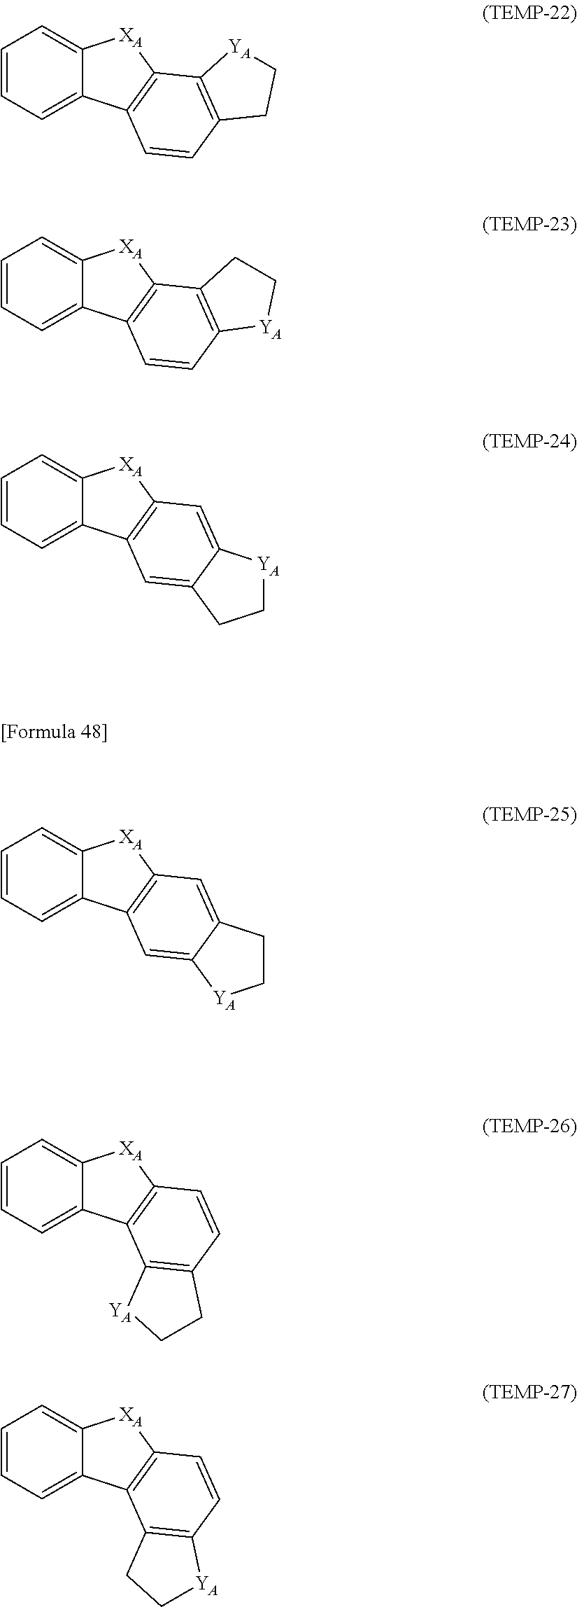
C1=CC=C2C(=C1)[XA]C1=C2C=CC2=C1[YA]CC2.C1=CC=C2C(=C1)[XA]C1=C2C=C2C(=C1)[YA]CC2.C1=CC=C2C(=C1)[XA]C1=C2C=CC2=C1CC[YA]2.C1=CC=C2C(=C1)[XA]C1=C2C2=C(C=C1)CC[YA]2.C1=CC=C2C(=C1)[XA]C1=C2C2=C(C=C1)[YA]CC2.C1=CC=C2C(=C1)[XA]C1=C2C=C2C(=C1)CC[YA]2
